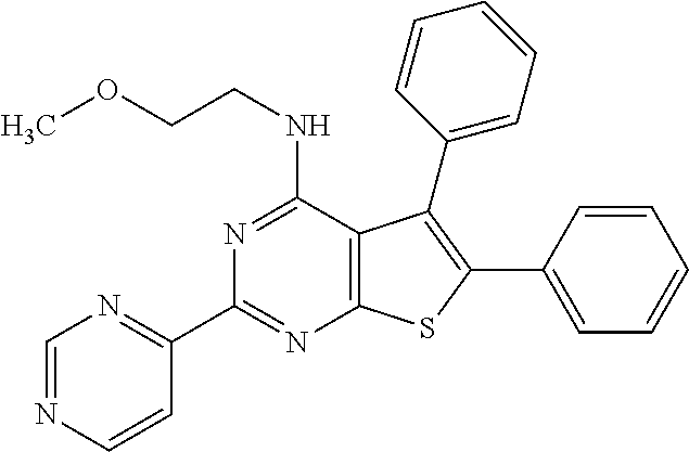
C1(C2=NC=NC=C2)=NC2=C(C(NCCOC)=N1)C(C1=CC=CC=C1)=C(C1=CC=CC=C1)S2
